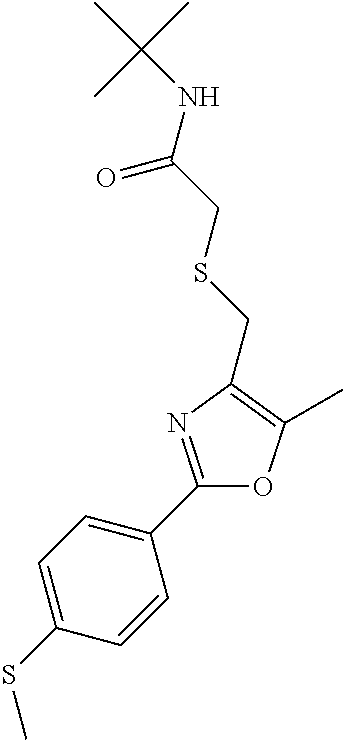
C1=C(SC)C=CC(C2=NC(CSCC(NC(C)(C)C)=O)=C(C)O2)=C1
